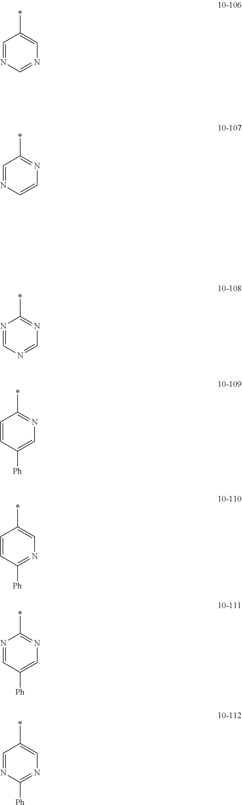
N1=CN=CN=C1*.C1=CC([Ph])=CN=C1*.C1=CC([Ph])=NC=C1*.N1=CC([Ph])=CN=C1*.C1=NC([Ph])=NC=C1*.C1=NC=NC=C1*.C1=NC=CN=C1*
